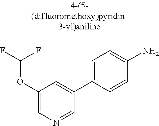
C1(OC(F)F)=CN=CC(C2=CC=C(N)C=C2)=C1
